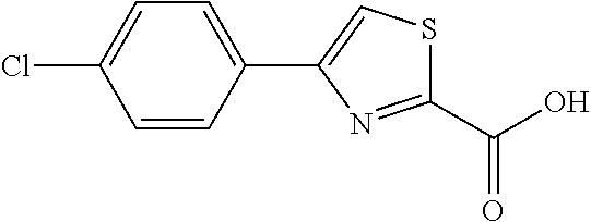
C1(C(O)=O)=NC(C2=CC=C(Cl)C=C2)=CS1
